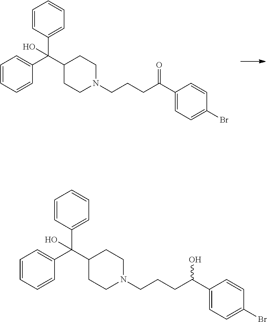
C1=CC(C(C2CCN(CCCC(C3=CC=C(Br)C=C3)=O)CC2)(C2=CC=CC=C2)O)=CC=C1.C1=CC(C(C2CCN(CCCC(C3=CC=C(Br)C=C3)O)CC2)(C2=CC=CC=C2)O)=CC=C1
